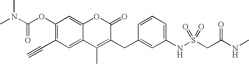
C1(OC(N(C)C)=O)=C(C#C)C=C2C(=C1)OC(=O)C(CC1=CC(NS(CC(NC)=O)(=O)=O)=CC=C1)=C2C
